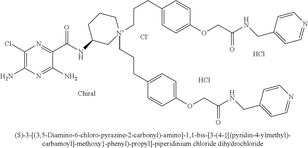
[Cl-].C1(Cl)=C(N)N=C(N)C(C(=O)NC2C[N+](CCCC3=CC=C(OCC(NCC4=CC=NC=C4)=O)C=C3)(CCCC3=CC=C(OCC(=O)NCC4=CC=NC=C4)C=C3)CCC2)=N1.Cl.Cl
